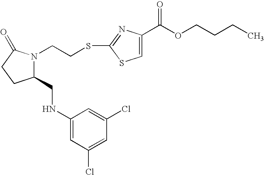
C1(CNC2=CC(Cl)=CC(Cl)=C2)N(CCSC2=NC(C(OCCCC)=O)=CS2)C(=O)CC1
